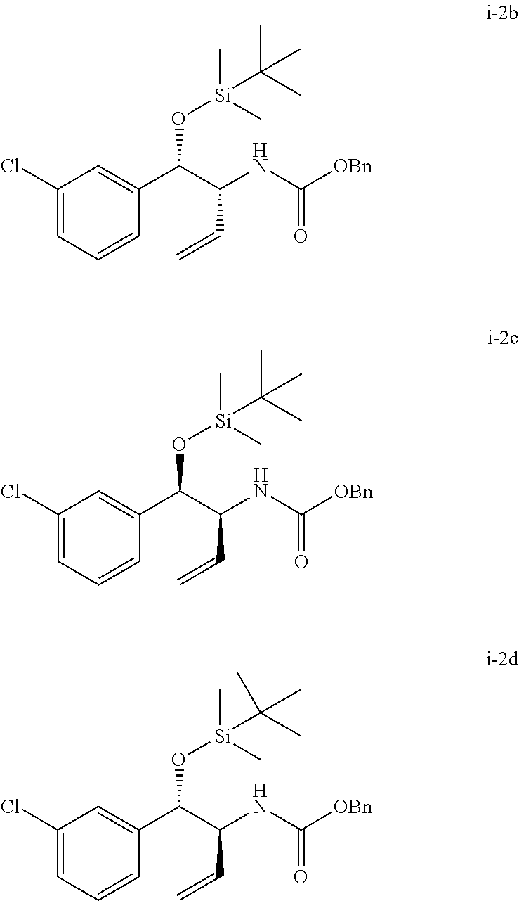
C1(Cl)=CC=CC(C(C(NC([OBn])=O)C=C)O[Si](C)(C)C(C)(C)C)=C1.C1(Cl)=CC=CC(C(C(NC([OBn])=O)C=C)O[Si](C)(C)C(C)(C)C)=C1.C1(Cl)=CC=CC(C(C(NC([OBn])=O)C=C)O[Si](C)(C)C(C)(C)C)=C1
